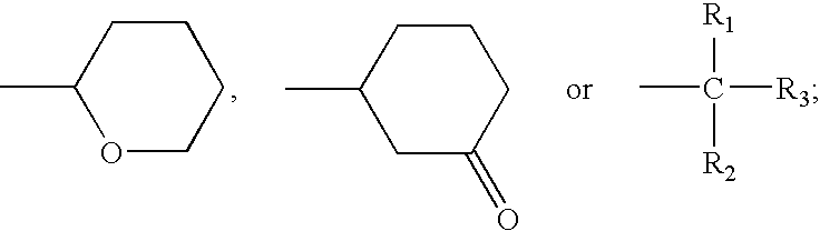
O1CCCCC1C.C1C(=O)CCCC1C.C([R3])(C)([R1])[R2]
